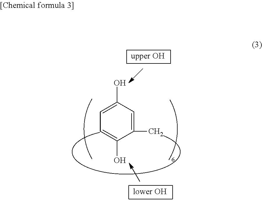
C1(O)=CC=C(O)C(C)=C1
